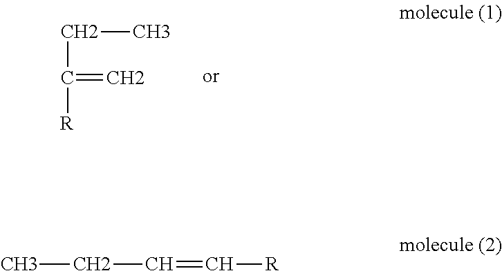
C(C(=C)[R])C.CCC=C[R]
